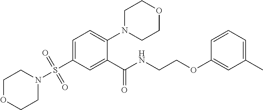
O1CCN(S(C2=CC=C(N3CCOCC3)C(C(NCCOC3=CC(C)=CC=C3)=O)=C2)(=O)=O)CC1
